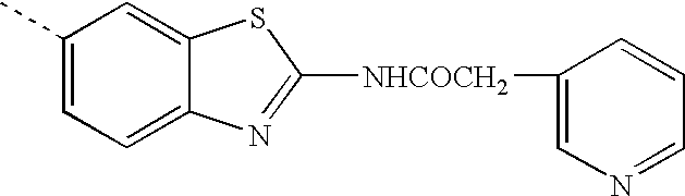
C1(C)=CC=C2C(=C1)SC([NHCOCH2]C1=CN=CC=C1)=N2
